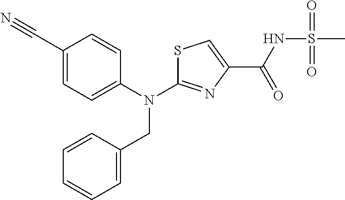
N(C1=NC(C(NS(C)(=O)=O)=O)=CS1)(CC1=CC=CC=C1)C1=CC=C(C#N)C=C1
